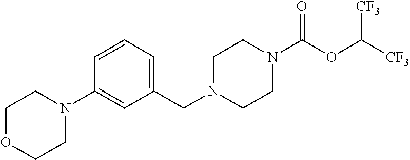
C1=CC=C(CN2CCN(C(OC([CF3])[CF3])=O)CC2)C=C1N1CCOCC1
